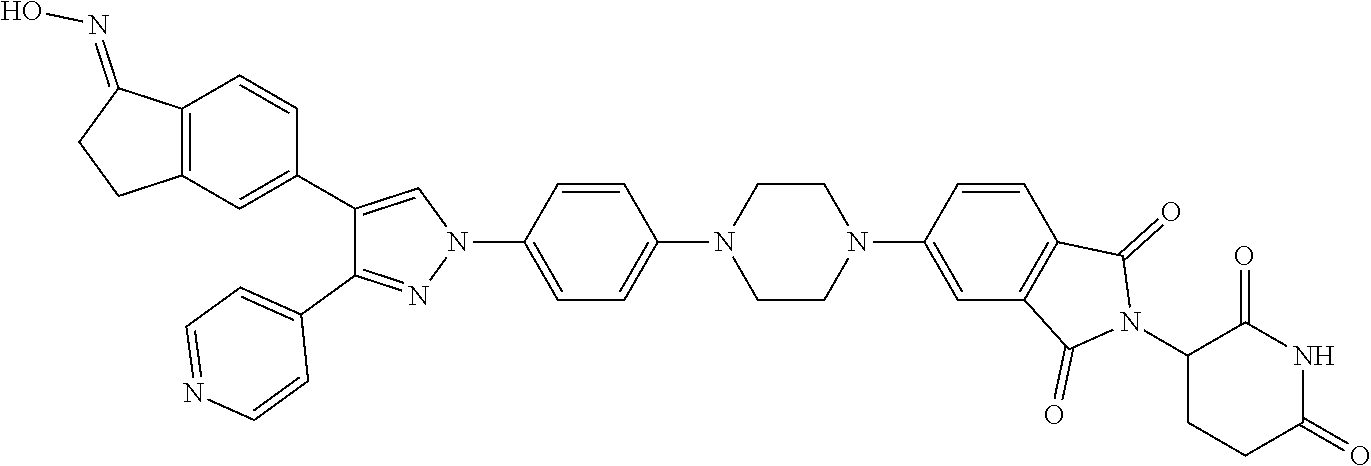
C1(C2=CC3=C(C=C2)C(=NO)CC3)=CN(C2=CC=C(N3CCN(C4=CC5=C(C=C4)C(=O)N(C4CCC(=O)NC4=O)C5=O)CC3)C=C2)N=C1C1=CC=NC=C1
